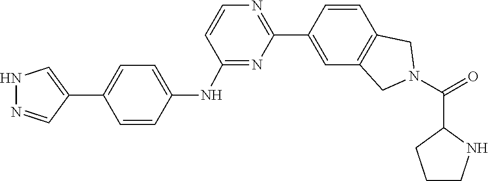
O=C(N1CC2=C(C=CC(C3=NC=CC(NC4=CC=C(C5=CNN=C5)C=C4)=N3)=C2)C1)C1CCCN1
